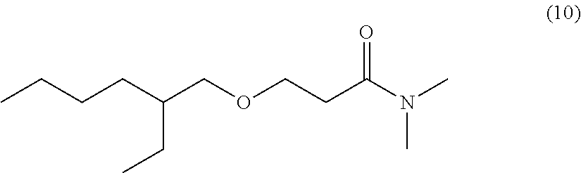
CCCCC(COCCC(N(C)C)=O)CC
